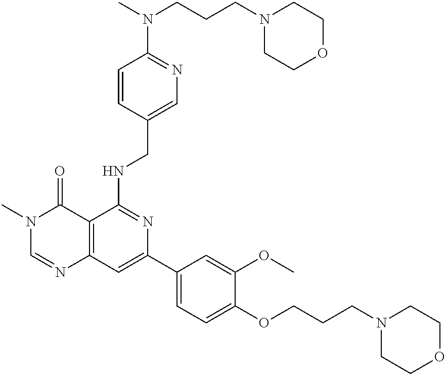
C12=C(C=C(C3=CC=C(OCCCN4CCOCC4)C(OC)=C3)N=C1NCC1=CN=C(N(C)CCCN3CCOCC3)C=C1)N=CN(C)C2=O
